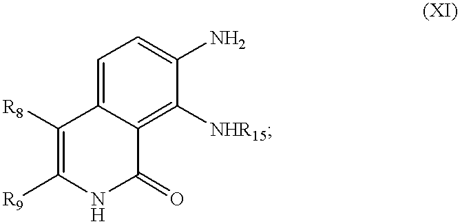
C1=C2C(=C([NHR15])C(N)=C1)C(=O)NC([R9])=C2[R8]
